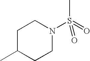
C1C(C)CCN(S(=O)(C)=O)C1
